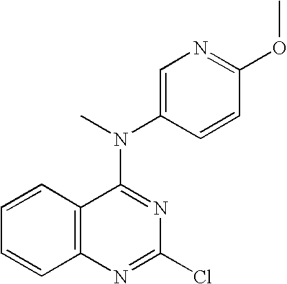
C12=C(N=C(Cl)N=C1N(C)C1=CN=C(OC)C=C1)C=CC=C2
